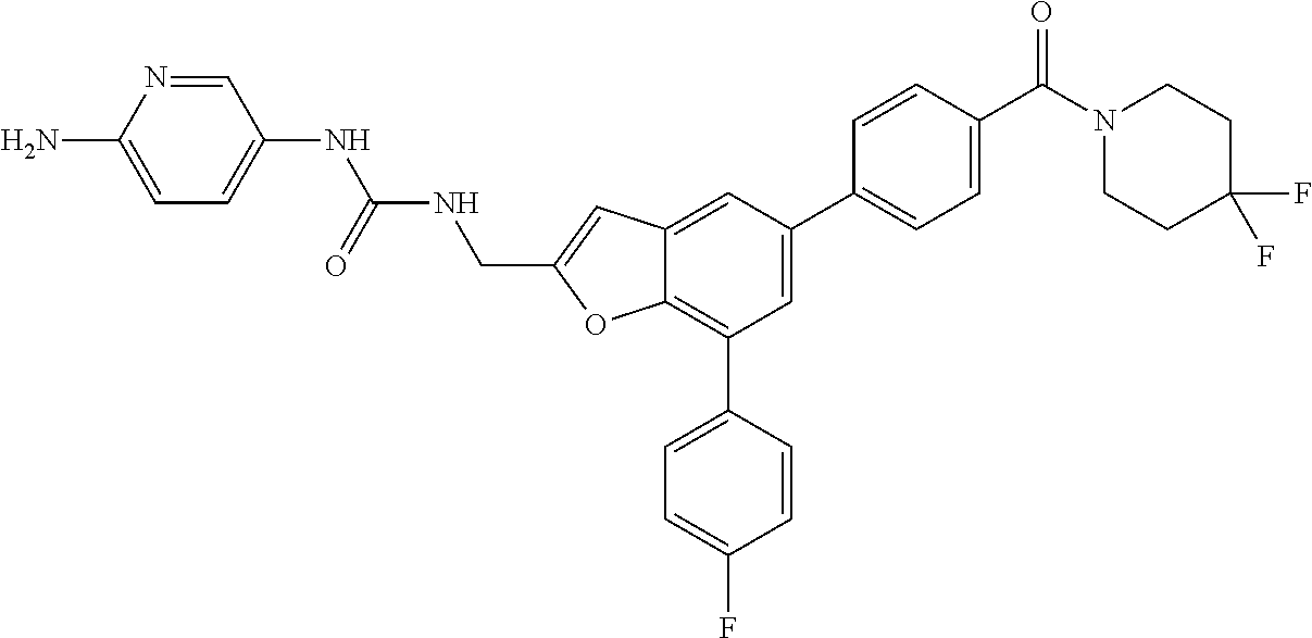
C1=NC(N)=CC=C1NC(=O)NCC1=CC2=CC(C3=CC=C(C(=O)N4CCC(F)(F)CC4)C=C3)=CC(C3=CC=C(F)C=C3)=C2O1
